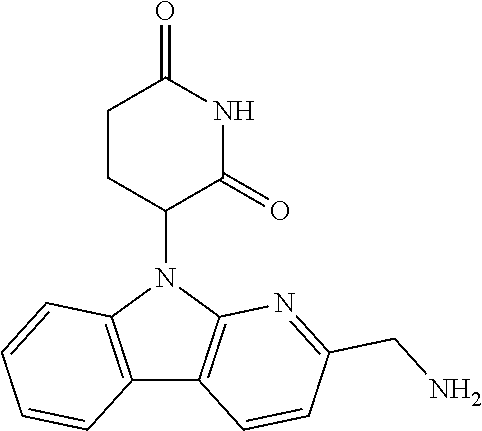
N1(C2CCC(=O)NC2=O)C2=C(C3=C1C=CC=C3)C=CC(CN)=N2
